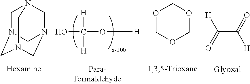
C1N2CN3CN(CN1C3)C2.O1COCOC1.C(C(=O)[H])(=O)[H].OC([H])([H])O[H]
